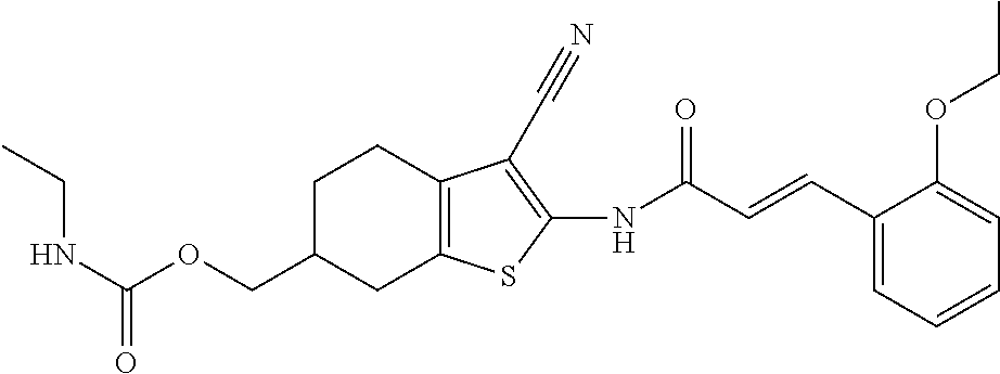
CCNC(=O)OCC1CC2=C(CC1)C(C#N)=C(NC(C=CC1=CC=CC=C1OCC)=O)S2
